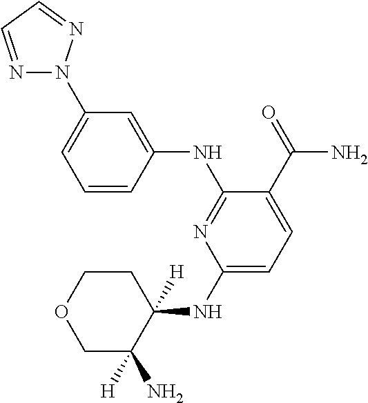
C1(NC2([H])CCOCC2([H])N)=CC=C(C(=O)N)C(NC2=CC(N3N=CC=N3)=CC=C2)=N1
